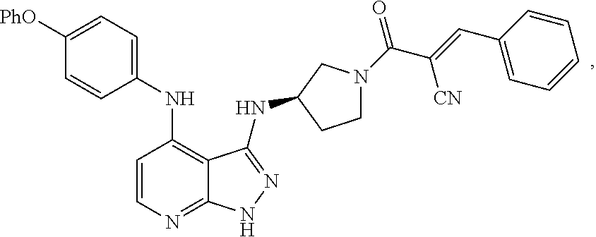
C1([PhO])=CC=C(NC2=C3C(=NC=C2)NN=C3NC2CN(C(C(=CC3=CC=CC=C3)[CN])=O)CC2)C=C1
